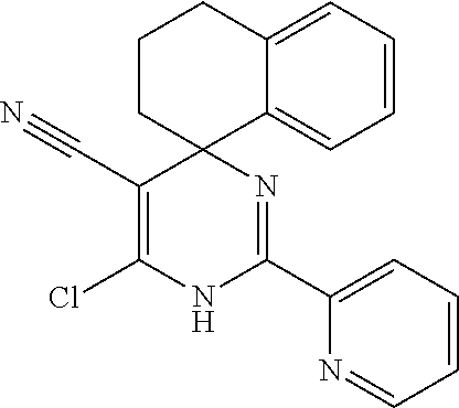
C1=CC=C2C(=C1)C1(CCC2)C(C#N)=C(Cl)NC(C2=CC=CC=N2)=N1
